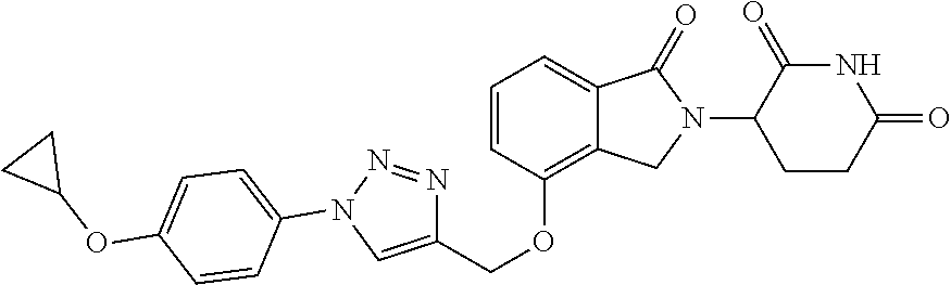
C1=CC(N2N=NC(COC3=C4C(=CC=C3)C(=O)N(C3C(=O)NC(=O)CC3)C4)=C2)=CC=C1OC1CC1
